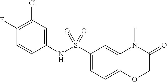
C1=CC(NS(C2=CC=C3C(=C2)N(C)C(=O)CO3)(=O)=O)=CC(Cl)=C1F
